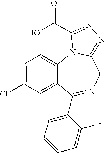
C1=C(Cl)C=C2C(=C1)N1C(=NN=C1C(O)=O)CN=C2C1=CC=CC=C1F
